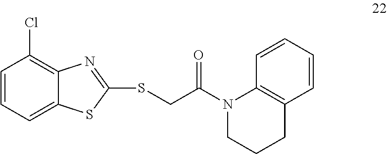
C12=CC=CC(Cl)=C1N=C(SCC(N1CCCC3=C1C=CC=C3)=O)S2
